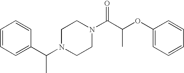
C(N1CCN(C(C(OC2=CC=CC=C2)C)=O)CC1)(C1=CC=CC=C1)C
